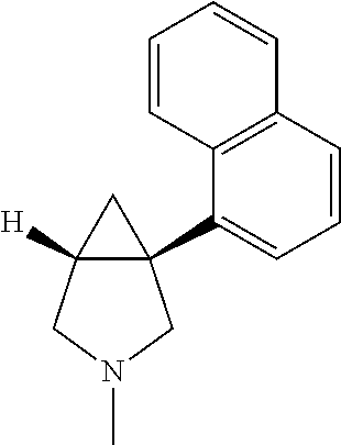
C12(C3=CC=CC4=C3C=CC=C4)C([H])(CN(C)C1)C2
